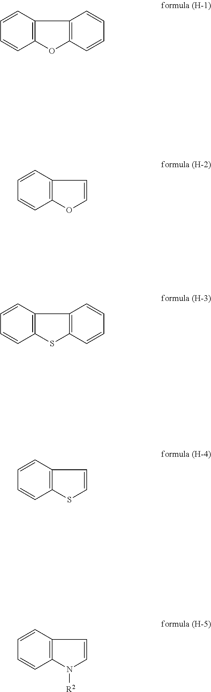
C1=CC2=C(C=C1)OC1=C2C=CC=C1.C1=CC2=C(C=C1)OC=C2.C1=CC2=C(C=C1)SC1=C2C=CC=C1.C1=CC2=C(C=C1)SC=C2.C1=CC2=C(C=C1)N([R2])C=C2
